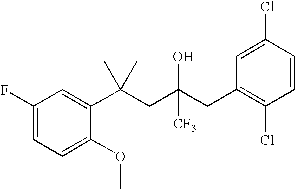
C1=C(OC)C(C(CC(CC2=C(Cl)C=CC(Cl)=C2)([CF3])O)(C)C)=CC(F)=C1
